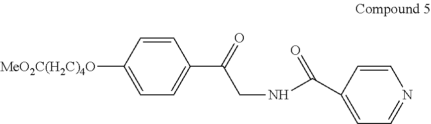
[MeO2C(H2C)4O]C1=CC=C(C(=O)CNC(C2=CC=NC=C2)=O)C=C1
